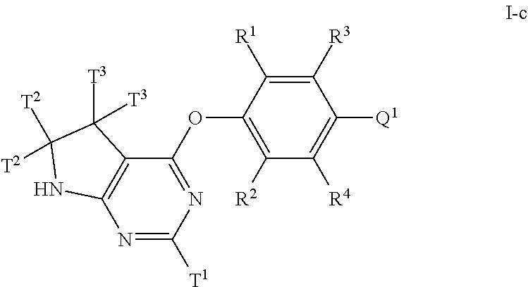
C1([R3])=C([R1])C(OC2=NC([T1])=NC3=C2C([T3])([T3])C([T2])([T2])N3)=C([R2])C([R4])=C1[Q1]
